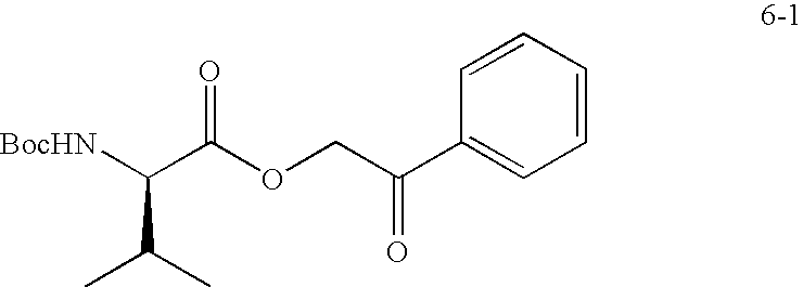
C1(C(COC(C([BocHN])C(C)C)=O)=O)=CC=CC=C1
